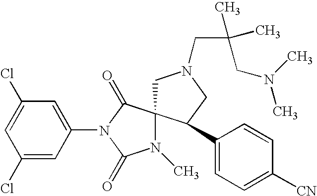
C1(Cl)=CC(N2C(=O)N(C)C3(C2=O)CN(CC(C)(C)CN(C)C)CC3C2=CC=C([CN])C=C2)=CC(Cl)=C1
